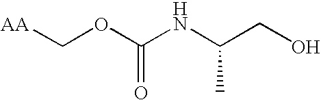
[AA]COC(NC(CO)C)=O
